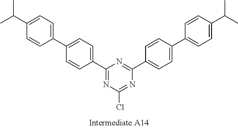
N1=C(C2=CC=C(C3=CC=C(C(C)C)C=C3)C=C2)N=C(Cl)N=C1C1=CC=C(C2=CC=C(C(C)C)C=C2)C=C1
